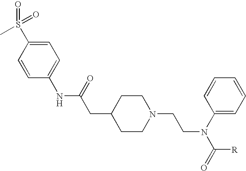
C1=C(S(=O)(=O)C)C=CC(NC(=O)CC2CCN(CCN(C3=CC=CC=C3)C([R])=O)CC2)=C1
